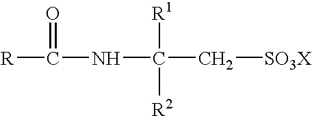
[R]C(NC([R1])([R2])C[SO3X])=O
